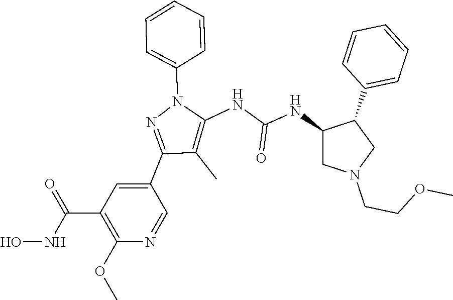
C1(C2=NN(C3=CC=CC=C3)C(NC(NC3CN(CCOC)CC3C3=CC=CC=C3)=O)=C2C)=CC(C(NO)=O)=C(OC)N=C1
